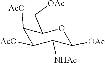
C1([AcO])C([NHAc])C([OAc])OC(C[OAc])C1[AcO]
